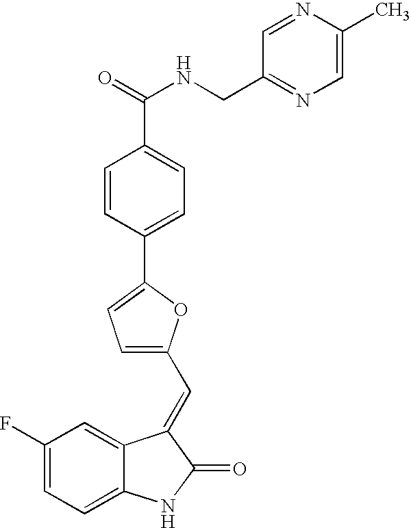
C1(F)=CC=C2C(=C1)C(=CC1=CC=C(C3=CC=C(C(=O)NCC4=NC=C(C)N=C4)C=C3)O1)C(=O)N2
